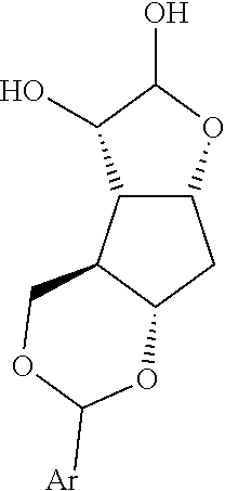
C12C(C3C(C1)OC([Ar])OC3)C(O)C(O)O2
